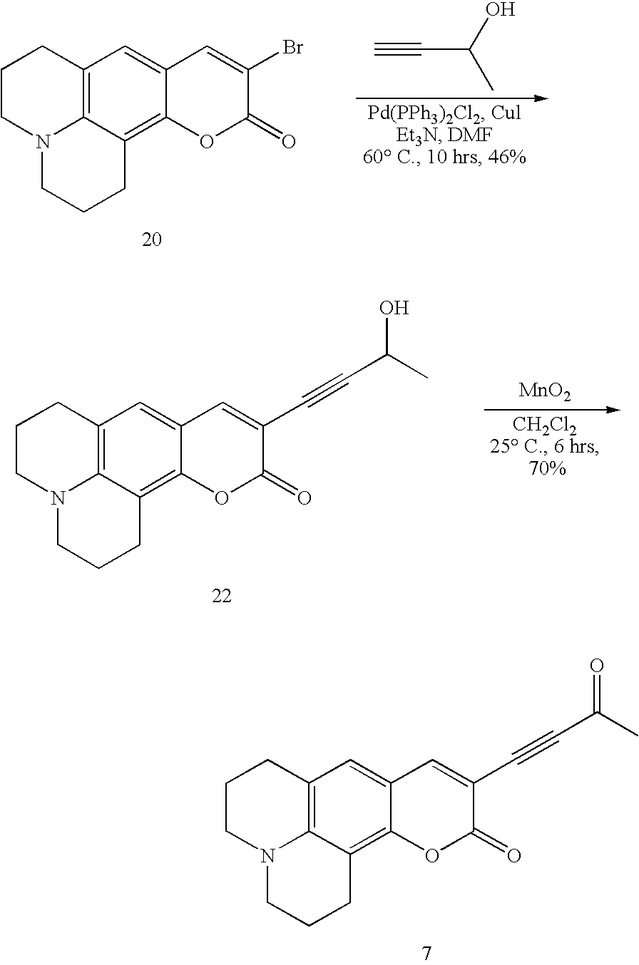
C12=C3C(=C4C(=C1)C=C(Br)C(=O)O4)CCCN3CCC2.C#CC(C)O.C12=C3C(=C4C(=C1)C=C(C#CC(C)O)C(=O)O4)CCCN3CCC2.[MnO2].C12=C3C(=C4C(=C1)C=C(C#CC(C)=O)C(=O)O4)CCCN3CCC2
